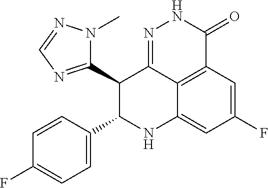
N1=C2C3=C(C(=O)N1)C=C(F)C=C3NC(C1=CC=C(F)C=C1)C2C1=NC=NN1C
